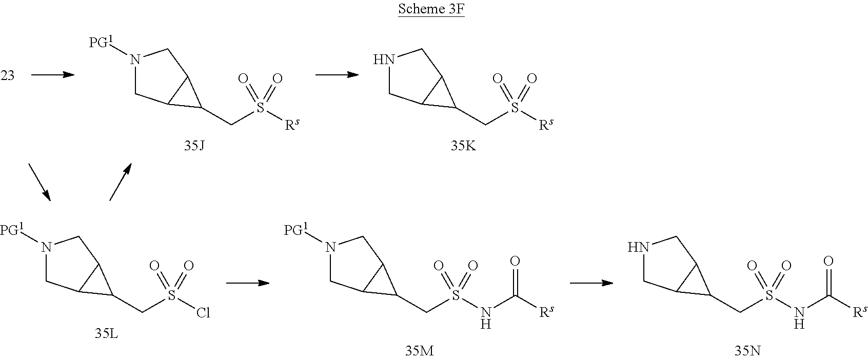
N1([PG1])CC2C(C1)C2CS(=O)([Rs])=O.N1CC2C(C1)C2CS(=O)([Rs])=O.N1([PG1])CC2C(C1)C2CS(=O)(Cl)=O.N1([PG1])CC2C(C1)C2CS(=O)(NC([Rs])=O)=O.N1CC2C(C1)C2CS(=O)(NC([Rs])=O)=O
